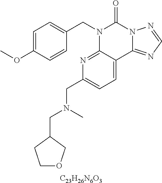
[C23H26N6O3].C1=C(OC)C=CC(CN2C3=NC(CN(CC4CCOC4)C)=CC=C3C3=NC=NN3C2=O)=C1
